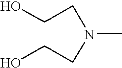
N(C)(CCO)CCO
